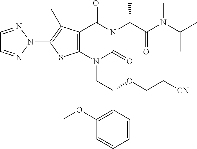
C12=C(N(CC(C3=C(OC)C=CC=C3)OCC[CN])C(=O)N(C(C(N(C(C)C)C)=O)C)C1=O)SC(N1N=CC=N1)=C2C
